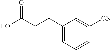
C1(CCC(O)=O)=CC=CC([CN])=C1
